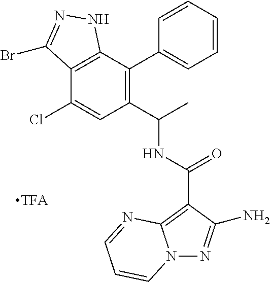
C12=C(C(C3=CC=CC=C3)=C(C(C)NC(=O)C3=C4N(N=C3N)C=CC=N4)C=C1Cl)NN=C2Br
